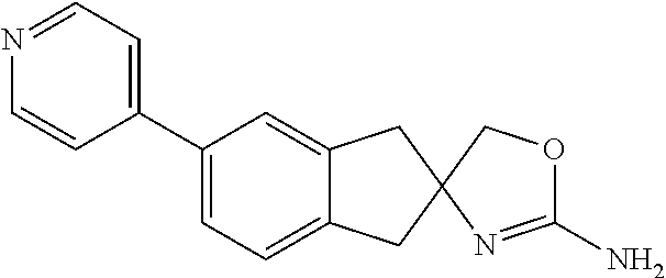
C1(C2=CC=C3C(=C2)CC2(C3)COC(N)=N2)=CC=NC=C1
